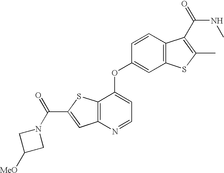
C(C1=CC2=C(S1)C(OC1=CC3=C(C=C1)C(C(NC)=O)=C(C)S3)=CC=N2)(=O)N1CC([MeO])C1
